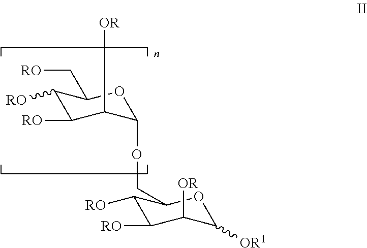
C1([RO])C([RO])C([OR])C(OCC2C([RO])C([RO])C([OR])C([OR1])O2)OC1C[RO]
